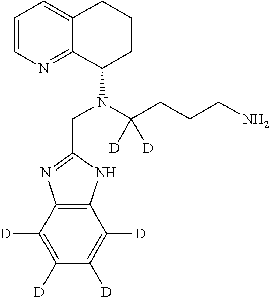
C12=C(C([D])=C([D])C([D])=C1[D])N=C(CN(C1CCCC3=CC=CN=C13)C(CCCN)([D])[D])N2
